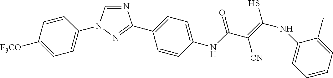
N1=CN(C2=CC=C([F3CO])C=C2)N=C1C1=CC=C(NC(C(=C(S)NC2=CC=CC=C2C)[CN])=O)C=C1
